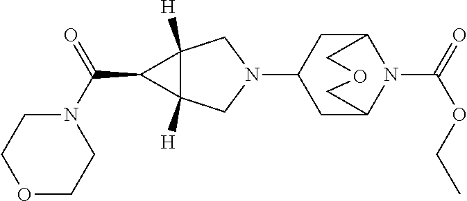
N1(C2CC3N(C(=O)OCC)C(C2)COC3)CC2([H])C([H])(C1)C2C(N1CCOCC1)=O
